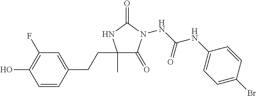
N(C(NC1=CC=C(Br)C=C1)=O)N1C(=O)C(C)(CCC2=CC(F)=C(O)C=C2)NC1=O
